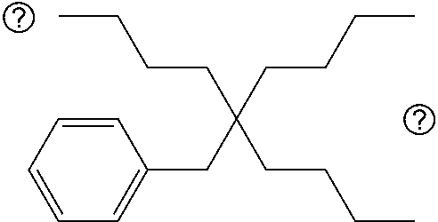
C1=CC=CC=C1CC(CCCC)(CCCC)CCCC
